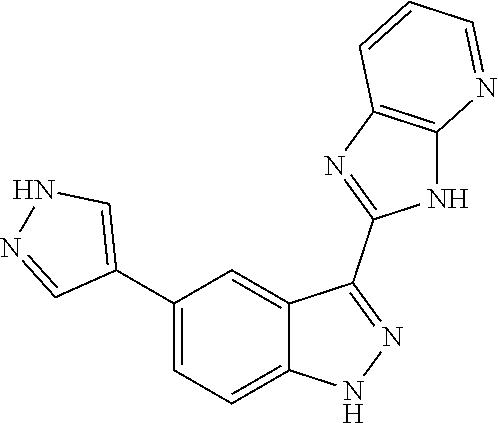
C1(C2=CC=C3C(=C2)C(C2=NC4=C(N2)N=CC=C4)=NN3)=CNN=C1
